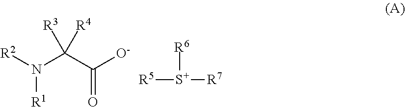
[R1]N([R2])C(C([O-])=O)([R3])[R4].[R5][S+]([R6])[R7]
